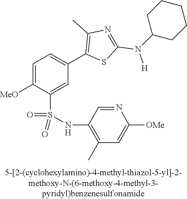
C1=C([MeO])C(S(NC2=C(C)C=C([OMe])N=C2)(=O)=O)=CC(C2=C(C)N=C(N(C3CCCCC3)[H])S2)=C1
